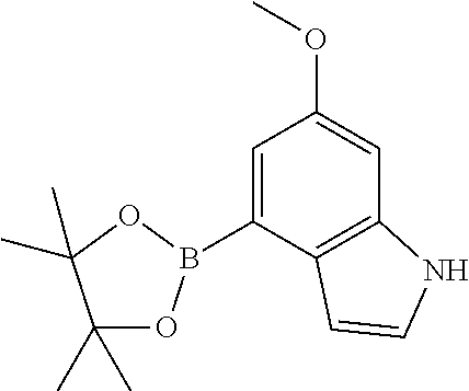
C1(C)(C)OB(C2=CC(OC)=CC3=C2C=CN3)OC1(C)C
